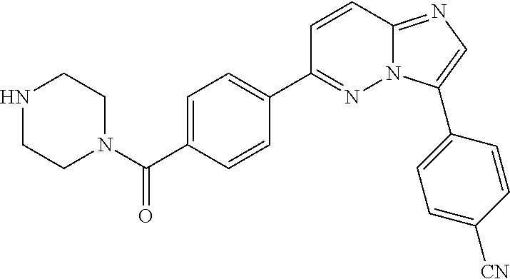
C1=C(C(=O)N2CCNCC2)C=CC(C2=NN3C(=NC=C3C3=CC=C([CN])C=C3)C=C2)=C1
